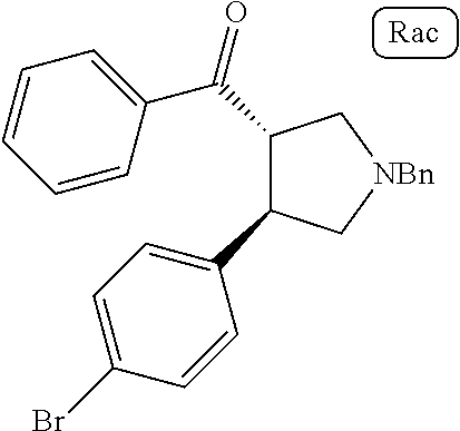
C1=C(Br)C=CC(C2C[NBn]CC2C(=O)C2=CC=CC=C2)=C1
